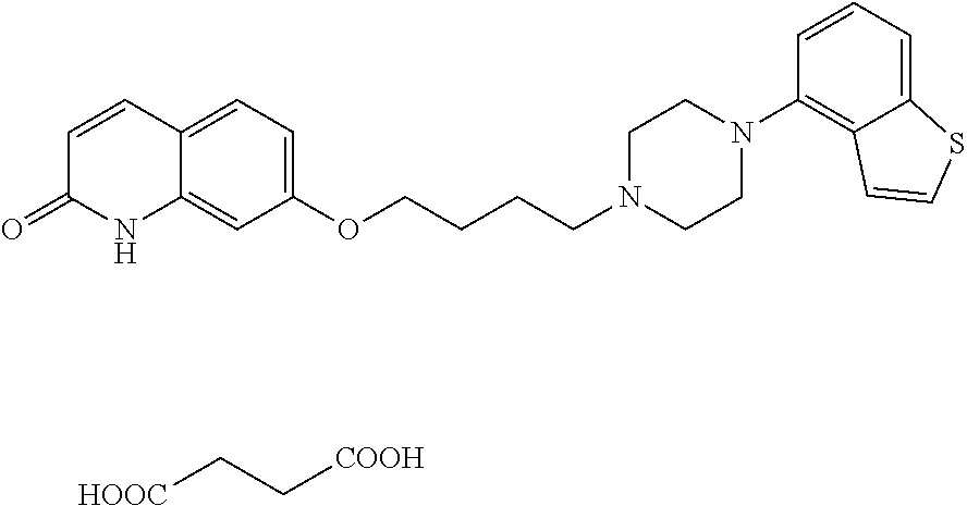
C12=CC(OCCCCN3CCN(C4=C5C(=CC=C4)SC=C5)CC3)=CC=C1C=CC(=O)N2.C([COOH])C[HOOC]
